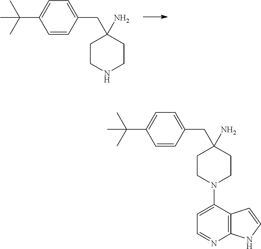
C1=CC(CC2(N)CCNCC2)=CC=C1C(C)(C)C.C1=CC(CC2(N)CCN(C3=CC=NC4=C3C=CN4)CC2)=CC=C1C(C)(C)C
